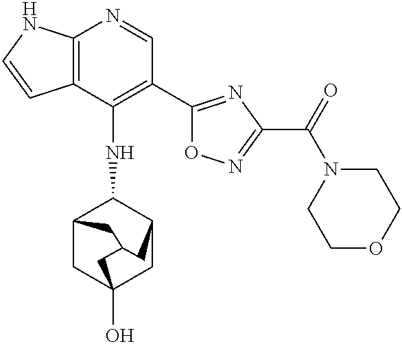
C12=C(C(NC3C4CC5(O)CC3CC(C4)C5)=C(C3=NC(C(=O)N4CCOCC4)=NO3)C=N1)C=CN2
